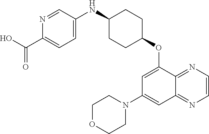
N1=CC(NC2CCC(OC3=CC(N4CCOCC4)=CC4=NC=CN=C34)CC2)=CC=C1C(O)=O
